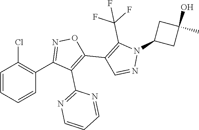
C1=CC=CC(C2=NOC(C3=C(C(F)(F)F)N(C4CC(O)(C)C4)N=C3)=C2C2=NC=CC=N2)=C1Cl
